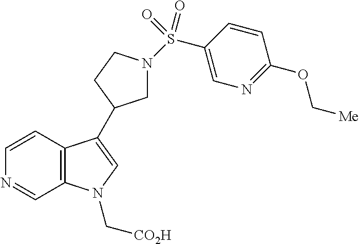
C12=C(C=CN=C1)C(C1CN(S(C3=CN=C(OC[Me])C=C3)(=O)=O)CC1)=CN2C[CO2H]
